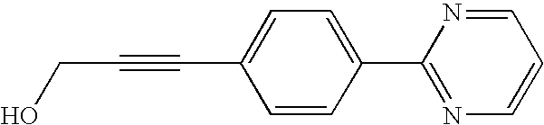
C(C#CC1=CC=C(C2=NC=CC=N2)C=C1)O
